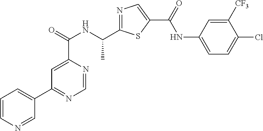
C1=NC(C(=O)NC(C2=NC=C(C(=O)NC3=CC=C(Cl)C([CF3])=C3)S2)C)=CC(C2=CC=CN=C2)=N1
